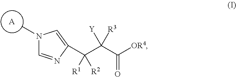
[A].N1(C)C=NC(C(C(C([OR4])=O)([Y])[R3])([R1])[R2])=C1
